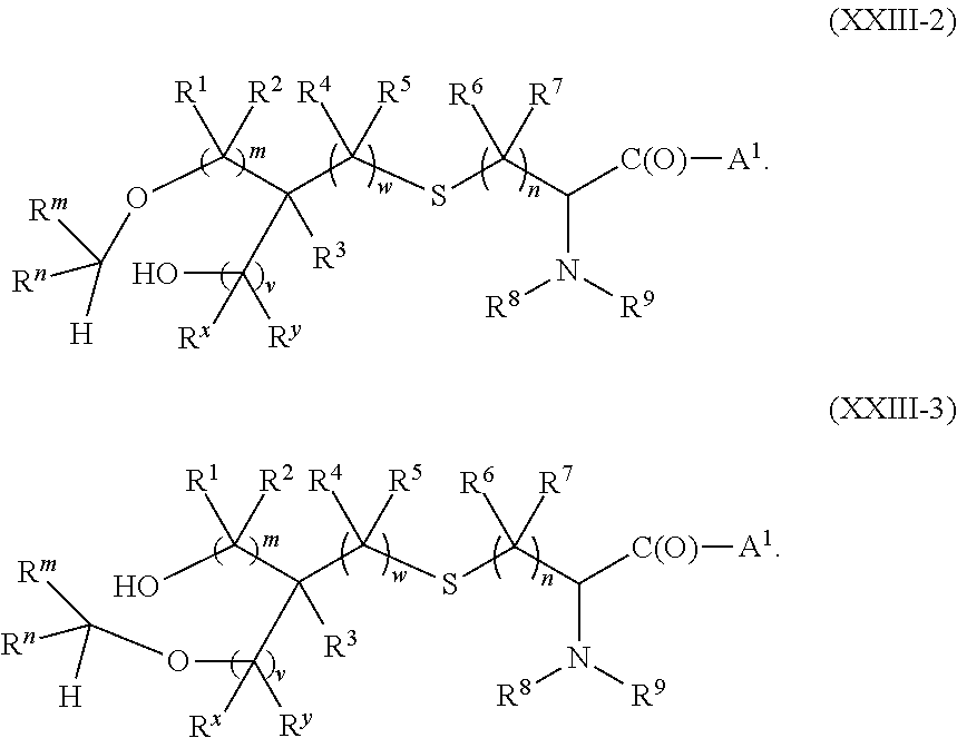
O(C(C(C([R5])([R4])SC([R7])([R6])C([C(O)][A1])N([R9])[R8])([R3])C(O)([Rx])[Ry])([R1])[R2])C([Rm])([Rn])[H].OC(C(C([R5])([R4])SC([R7])([R6])C([C(O)][A1])N([R9])[R8])([R3])C([Rx])([Ry])OC([Rm])([Rn])[H])([R1])[R2]
